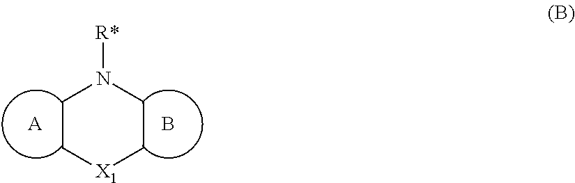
[A].[R*]N1CC[X1]CC1.B
